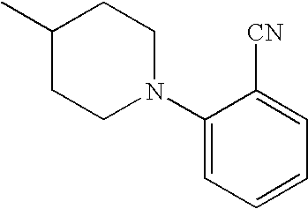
C1(C)CCN(C2=CC=CC=C2[CN])CC1
